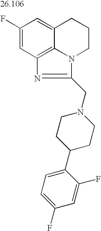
C1(F)=CC2=C3C(=C1)CCCN3C(CN1CCC(C3=CC=C(F)C=C3F)CC1)=N2
